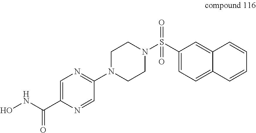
C1=C(C(NO)=O)N=CC(N2CCN(S(C3=CC=C4C(=C3)C=CC=C4)(=O)=O)CC2)=N1
